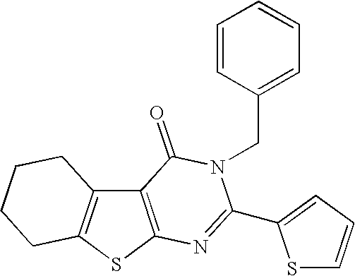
C12=C(SC3=C1CCCC3)N=C(C1=CC=CS1)N(CC1=CC=CC=C1)C2=O
